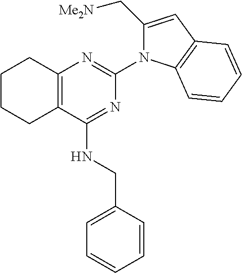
C12=C(C(NCC3=CC=CC=C3)=NC(N3C(C[Me2N])=CC4=C3C=CC=C4)=N1)CCCC2
